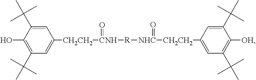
C1=C(C(C)(C)C)C(O)=C(C(C)(C)C)C=C1[CH2CH2][CNH](=O)[R][NHC]([CH2CH2]C1=CC(C(C)(C)C)=C([OH])C(C(C)(C)C)=C1)=O
